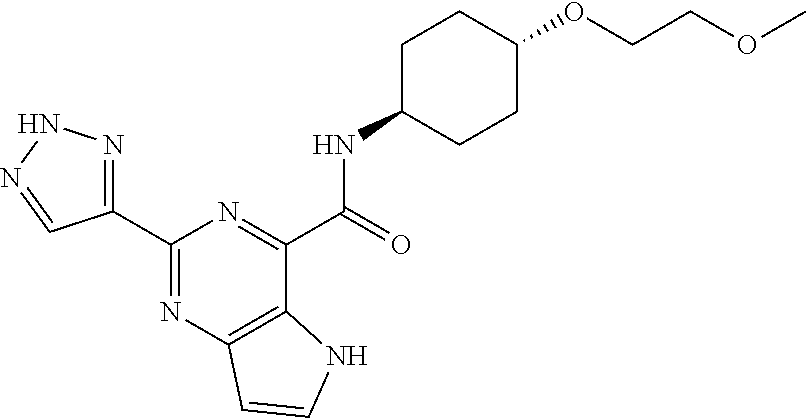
C1(C2=NC3=C(C(C(NC4CCC(OCCOC)CC4)=O)=N2)NC=C3)=NNN=C1
